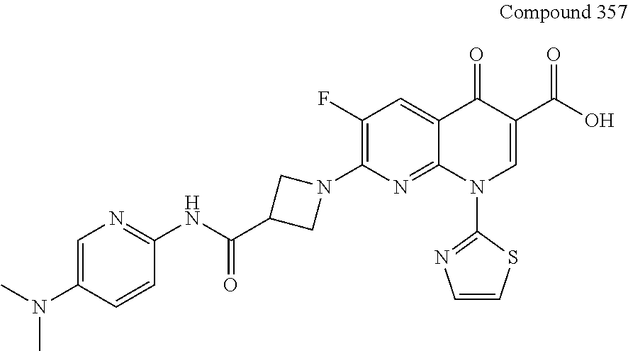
C1(N2CC(C(NC3=NC=C(N(C)C)C=C3)=O)C2)=C(F)C=C2C(=N1)N(C1=NC=CS1)C=C(C(O)=O)C2=O
